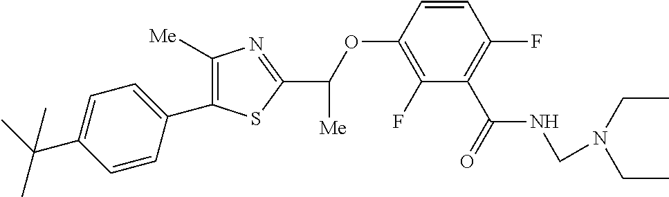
C1=C(C(C)(C)C)C=CC(C2=C([Me])N=C(C([Me])OC3=C(F)C(C(=O)NCN(CC)CC)=C(F)C=C3)S2)=C1
